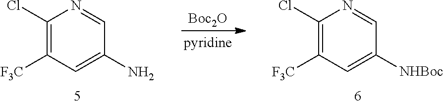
N1=CC([NHBoc])=CC([F3C])=C1Cl.[Boc2O].N1=CC(N)=CC([F3C])=C1Cl
